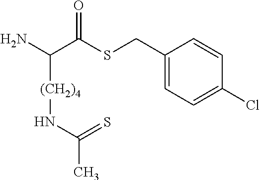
NC(C(SCC1=CC=C(Cl)C=C1)=O)[(CH2)4]NC(C)=S
